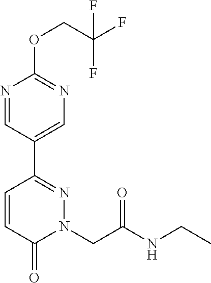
N1=CC(C2=NN(CC(NCC)=O)C(=O)C=C2)=CN=C1OCC(F)(F)F
